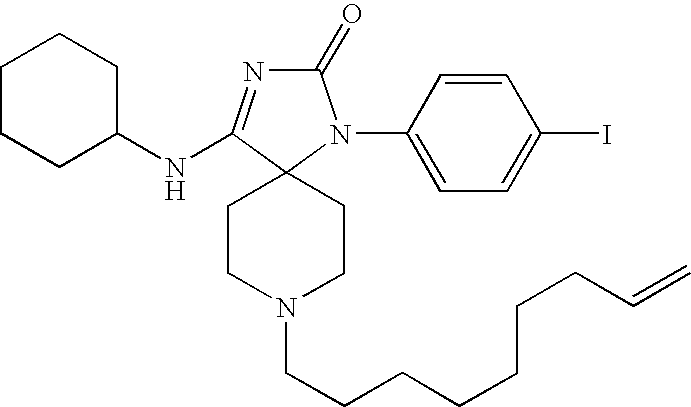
C1CCC(NC2=NC(=O)N(C3=CC=C(I)C=C3)C23CCN(CCCCCCCC=C)CC3)CC1
